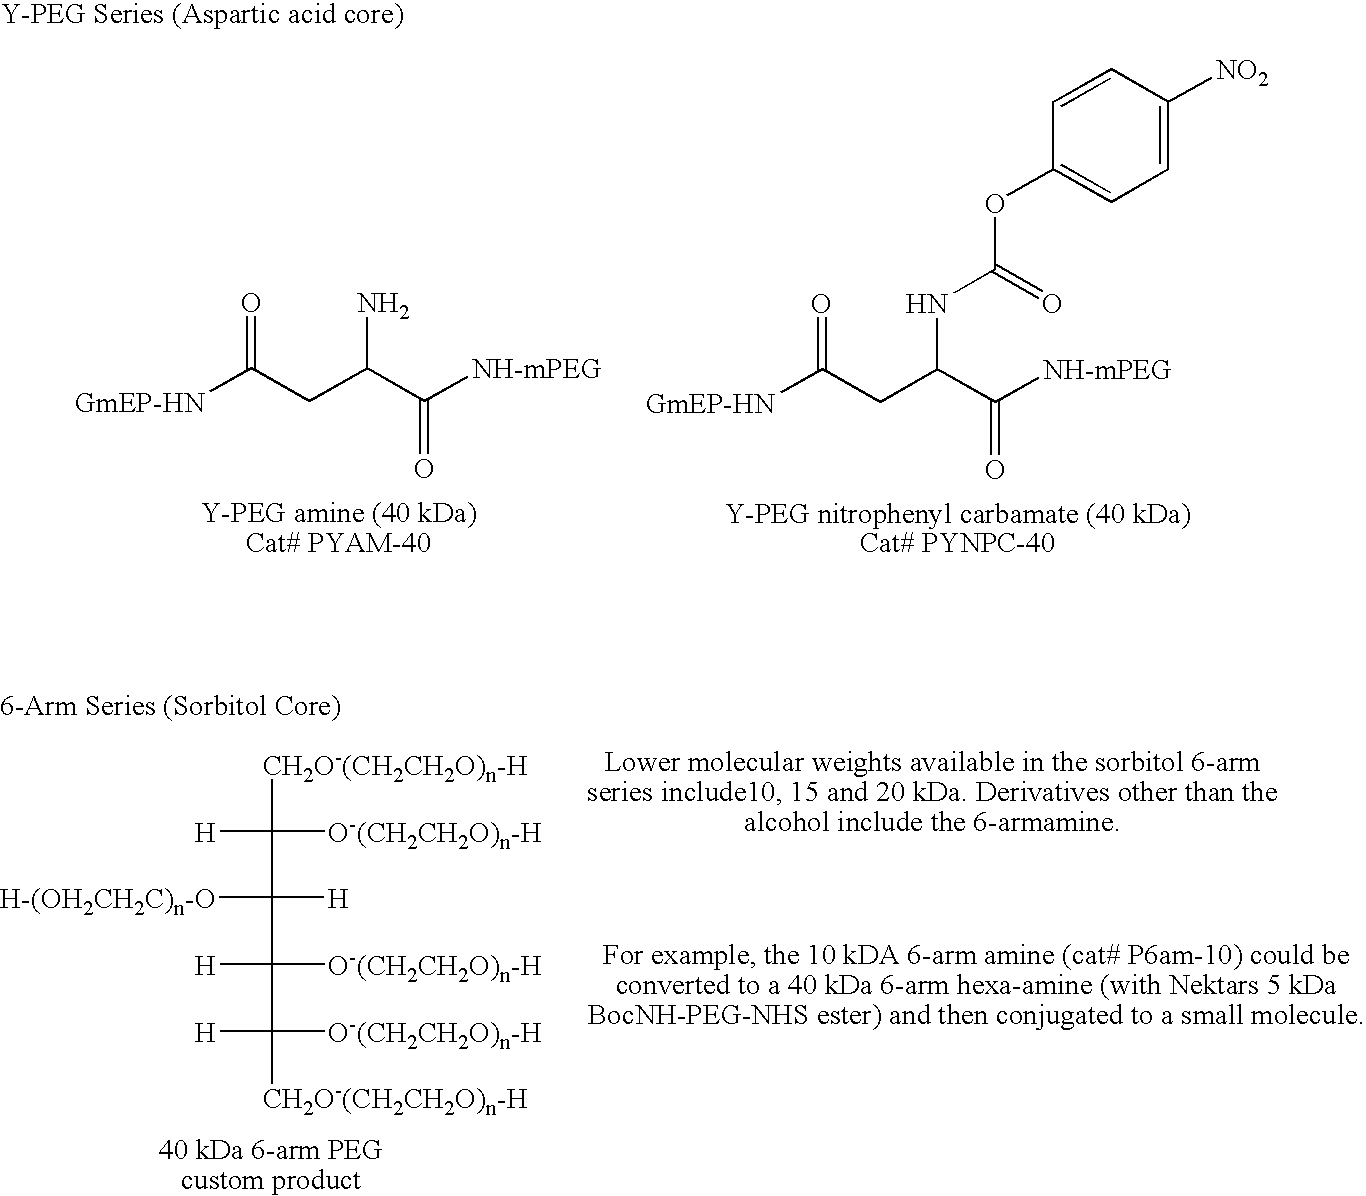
[GmEP-HN]C(CC(C([NH-mPEG])=O)N)=O.C1=CC([NO2])=CC=C1OC(NC(CC([GmEP-HN])=O)C([NH-mPEG])=O)=O.[CH2O-(CH2CH2O)n-H]C([H])([O-(CH2CH2O)n-H])C([H])([H-(OH2CH2C)n-O])C([H])([O-(CH2CH2O)n-H])C([O-(CH2CH2O)n-H])([H])[CH2O-(CH2CH2O)n-H]
